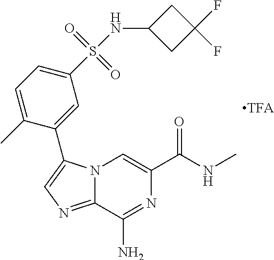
N12C(=NC=C1C1=CC(S(NC3CC(F)(F)C3)(=O)=O)=CC=C1C)C(N)=NC(C(NC)=O)=C2
